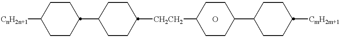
[CnH2n+1]C1CCC(C2CCC([CH2CH2]C3CCC(C4CCC([CmH2m+1])CC4)CC3)CC2)CC1.O
